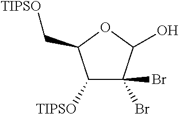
C1([TIPSO])C(Br)(Br)C(O)OC1C[TIPSO]
